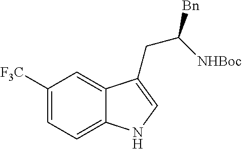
C1([F3C])=CC=C2C(=C1)C(CC([Bn])[NHBoc])=CN2
